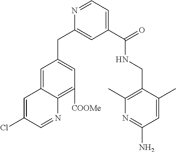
C1(C(=O)NCC2=C(C)N=C(N)C=C2C)=CC=NC(CC2=CC([COOMe])=C3C(=C2)C=C(Cl)C=N3)=C1
